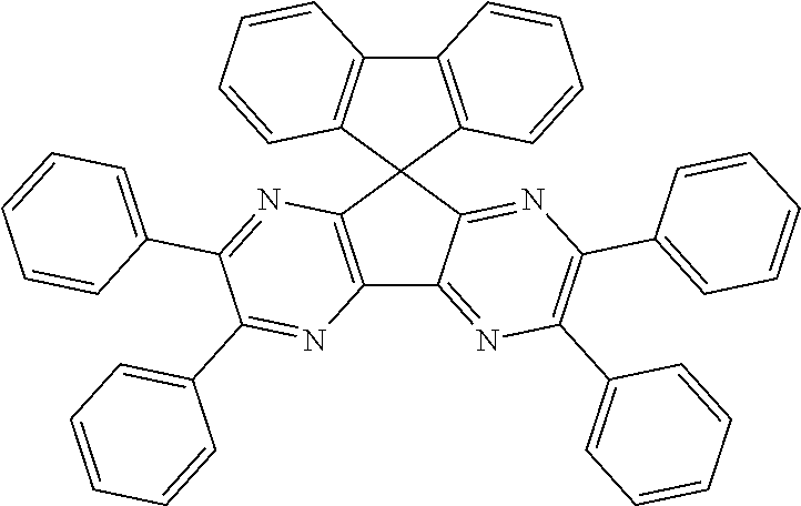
C12=C(C3(C4=C1C=CC=C4)C1=C(C4=NC(C5=CC=CC=C5)=C(C5=CC=CC=C5)N=C34)N=C(C3=CC=CC=C3)C(C3=CC=CC=C3)=N1)C=CC=C2
